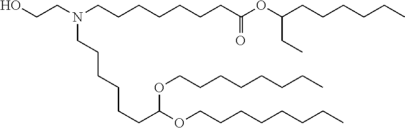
N(CCCCCCCC(OC(CCCCCC)CC)=O)(CCO)CCCCCCC(OCCCCCCCC)OCCCCCCCC
